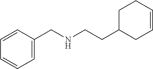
C1=CC=C(CNCCC2CC=CCC2)C=C1
